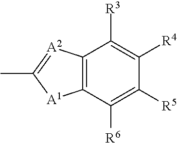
C12=C([A2]=C(C)[A1]1)C([R3])=C([R4])C([R5])=C2[R6]
